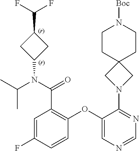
C1=C(F)C=CC(OC2=CN=CN=C2N2CC3(C2)CCN([Boc])CC3)=C1C(N(C(C)C)C1CC(C(F)F)C1)=O
